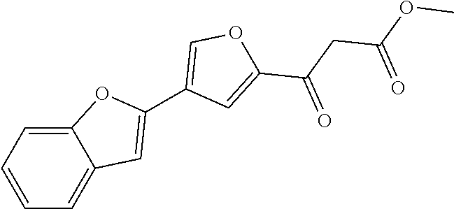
C12=CC=CC=C1C=C(C1=COC(C(CC(OC)=O)=O)=C1)O2
